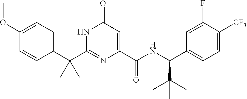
C(C1=CC=C(OC)C=C1)(C1=NC(C(NC(C2=CC=C([CF3])C(F)=C2)C(C)(C)C)=O)=CC(=O)N1)(C)C
